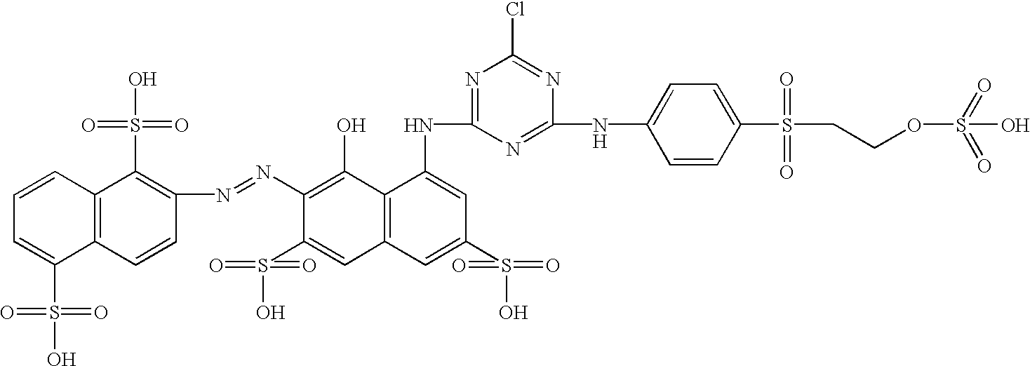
N(C1=C(O)C2=C(C=C1S(O)(=O)=O)C=C(S(O)(=O)=O)C=C2NC1=NC(Cl)=NC(NC2=CC=C(S(CCOS(O)(=O)=O)(=O)=O)C=C2)=N1)=NC1=C(S(O)(=O)=O)C2=C(C=C1)C(S(O)(=O)=O)=CC=C2
